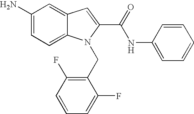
C1(N)=CC=C2C(=C1)C=C(C(=O)NC1=CC=CC=C1)N2CC1=C(F)C=CC=C1F
